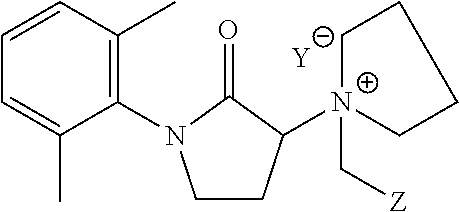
[Y].C1CC([N+]2(C[Z])CCCC2)C(=O)N1C1=C(C)C=CC=C1C
